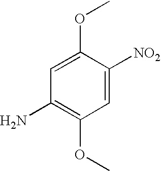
C1=C([NO2])C(OC)=CC(N)=C1OC
